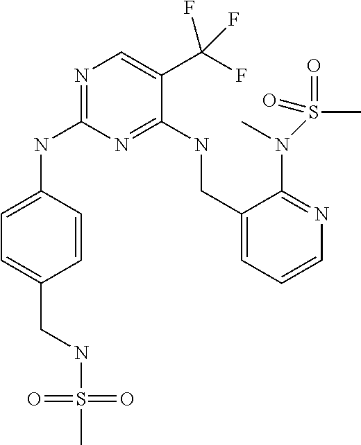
C1=C(NC2=NC=C(C(F)(F)F)C(NCC3=CC=CN=C3N(S(C)(=O)=O)C)=N2)C=CC(CNS(C)(=O)=O)=C1
